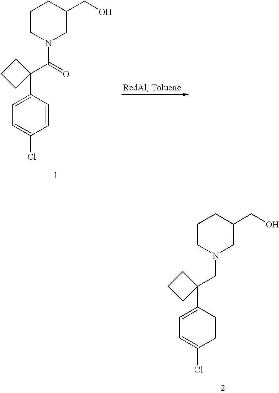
C1=C(C2(CN3CC(CO)CCC3)CCC2)C=CC(Cl)=C1.C1=C(C2(C(=O)N3CC(CO)CCC3)CCC2)C=CC(Cl)=C1
